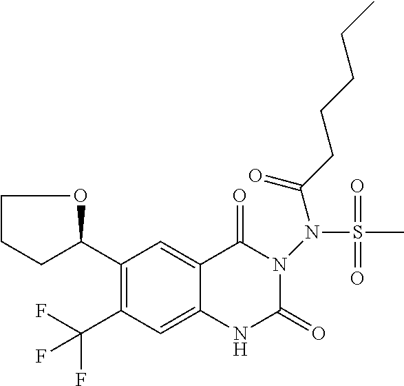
C1(C2OCCC2)=C(C(F)(F)F)C=C2C(=C1)C(=O)N(N(S(C)(=O)=O)C(CCCCC)=O)C(=O)N2
